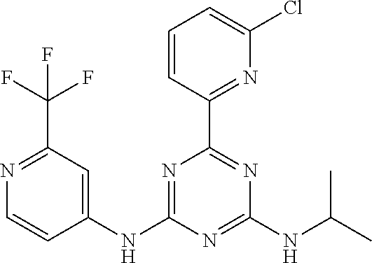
C1(NC2=CC(C(F)(F)F)=NC=C2)=NC(C2=NC(Cl)=CC=C2)=NC(NC(C)C)=N1
